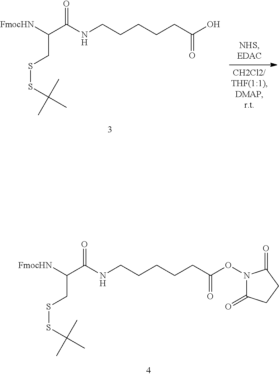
N(C(C([FmocHN])CSSC(C)(C)C)=O)CCCCCC(O)=O.N(C(C([FmocHN])CSSC(C)(C)C)=O)CCCCCC(ON1C(=O)CCC1=O)=O
